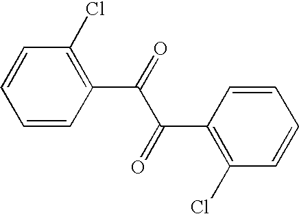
C1=CC(C(=O)C(C2=C(Cl)C=CC=C2)=O)=C(Cl)C=C1
